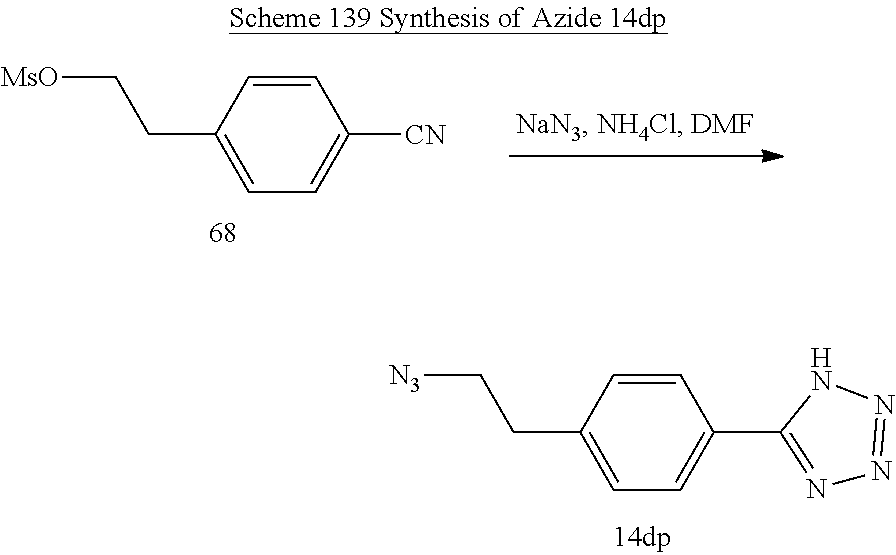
C1=CC(CC[N3])=CC=C1C1=NN=NN1.C1=CC(CC[MsO])=CC=C1[CN]
